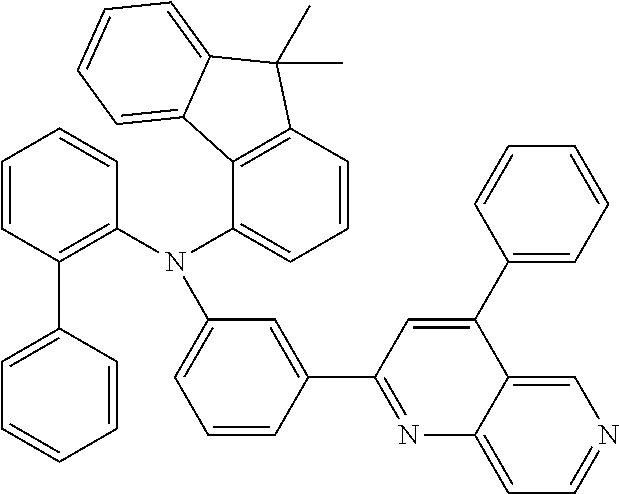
C1=CC(C2=CC=CC=C2)=C(N(C2=CC=CC3=C2C2=CC=CC=C2C3(C)C)C2=CC=CC(C3=NC4=CC=NC=C4C(C4=CC=CC=C4)=C3)=C2)C=C1
